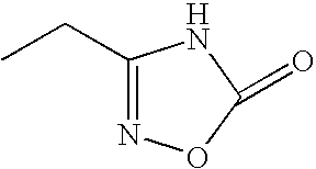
C1(CC)=NOC(=O)N1
